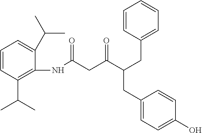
C1=CC(C(C)C)=C(NC(=O)CC(C(CC2=CC=CC=C2)CC2=CC=C(O)C=C2)=O)C(C(C)C)=C1
